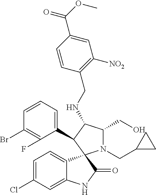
C1=C(Cl)C=C2C(=C1)C1(C(=O)N2)N(CC2CC2)C(CO)C(NCC2=C([NO2])C=C(C(OC)=O)C=C2)C1C1=CC=CC(Br)=C1F
